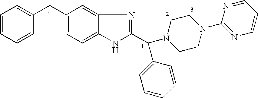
C1=CC=CC(CC2=CC=C3C(=C2)N=C(C(N2CCN(C4=NC=CC=N4)CC2)C2=CC=CC=C2)N3)=C1
